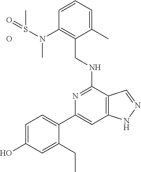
N1=C(NCC2=C(N(S(C)=O)C)C=CC=C2C)C2=C(C=C1C1=CC=C(O)C=C1CC)NN=C2.O
